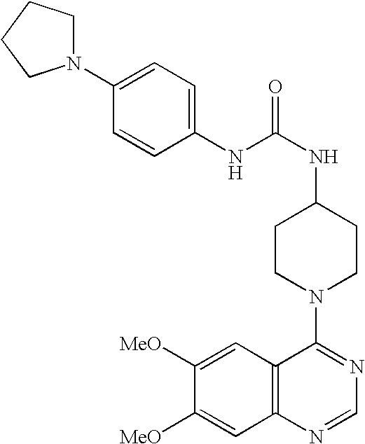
C1([MeO])=CC2=C(C=C1[MeO])N=CN=C2N1CCC(NC(=O)NC2=CC=C(N3CCCC3)C=C2)CC1
